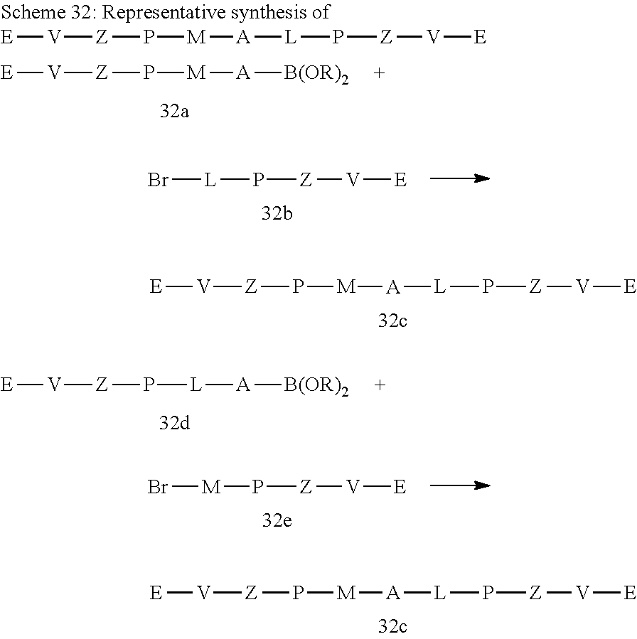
[E][V][Z]P[M][A][L]P[Z][V][E].[E][V][Z]P[M][A][B(OR)2].Br[L]P[Z][V][E].[E][V][Z]P[M][A][L]P[Z][V][E].[E][V][Z]P[M][A][L]P[Z][V][E].[E][V][Z]P[L][A][B(OR)2].Br[M]P[Z][V][E]
